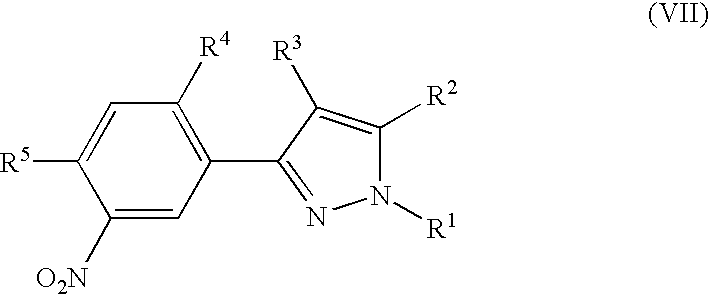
C1=C([R5])C([O2N])=CC(C2=NN([R1])C([R2])=C2[R3])=C1[R4]
